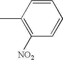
C1([NO2])=C(C)C=CC=C1
